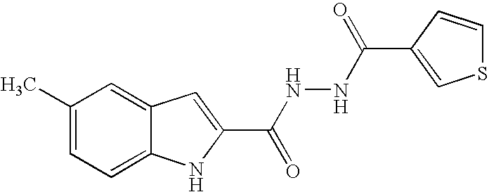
C12=CC=C(C)C=C1C=C(C(NNC(=O)C1=CSC=C1)=O)N2
